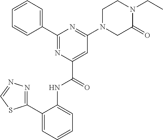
C1(C2=CC=CC=C2NC(C2=CC(N3CC(=O)N(CC)CC3)=NC(C3=CC=CC=C3)=N2)=O)=NN=CS1
